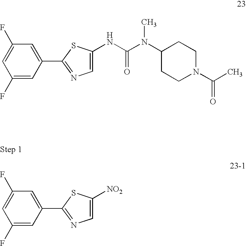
C1(F)=CC(C2=NC=C(NC(=O)N(C)C3CCN(C(C)=O)CC3)S2)=CC(F)=C1.C1(F)=CC(C2=NC=C([NO2])S2)=CC(F)=C1
